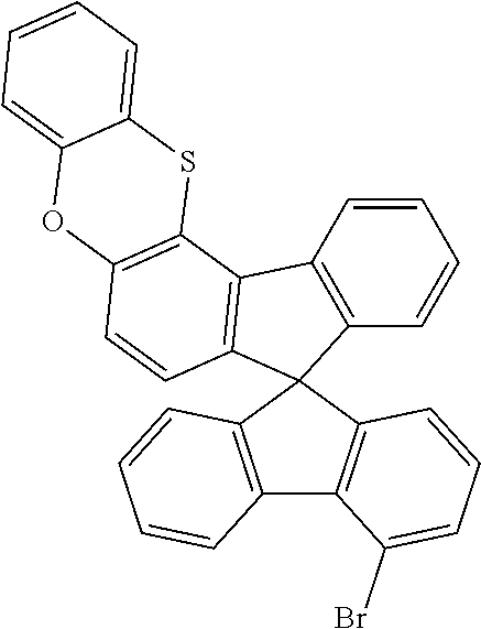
C12=C(C=CC=C1Br)C1(C3=C2C=CC=C3)C2=C(C=CC=C2)C2=C1C=CC1=C2SC2=CC=CC=C2O1
